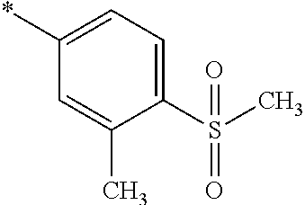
C1(*)=CC=C(S(=O)(C)=O)C(C)=C1
